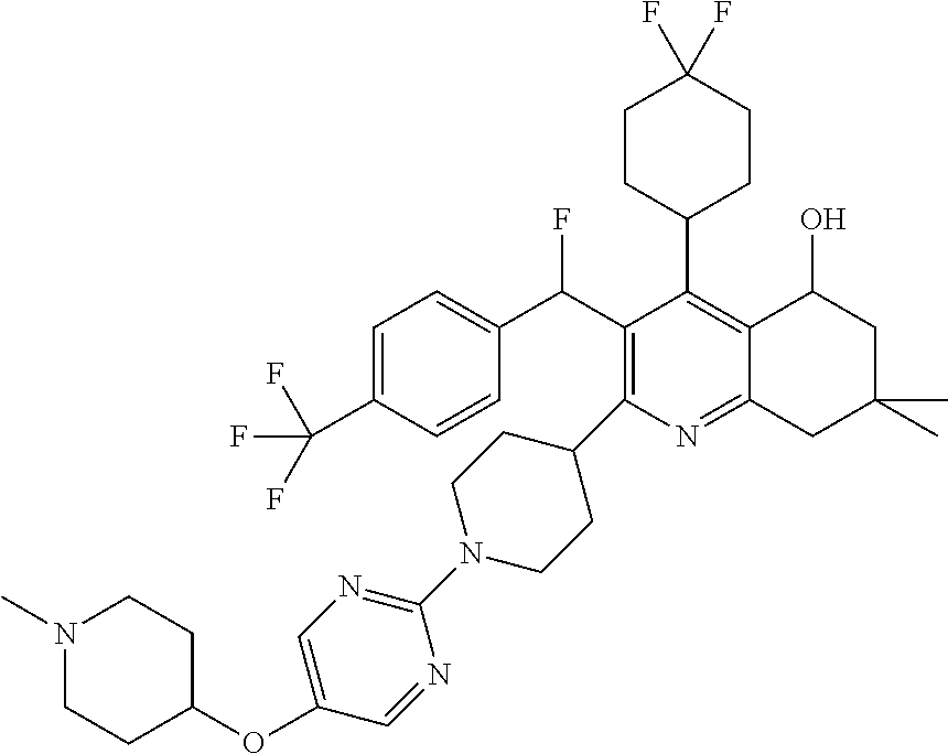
C1(N2CCC(C3=C(C(C4=CC=C(C(F)(F)F)C=C4)F)C(C4CCC(F)(F)CC4)=C4C(=N3)CC(C)(C)CC4O)CC2)=NC=C(OC2CCN(C)CC2)C=N1
